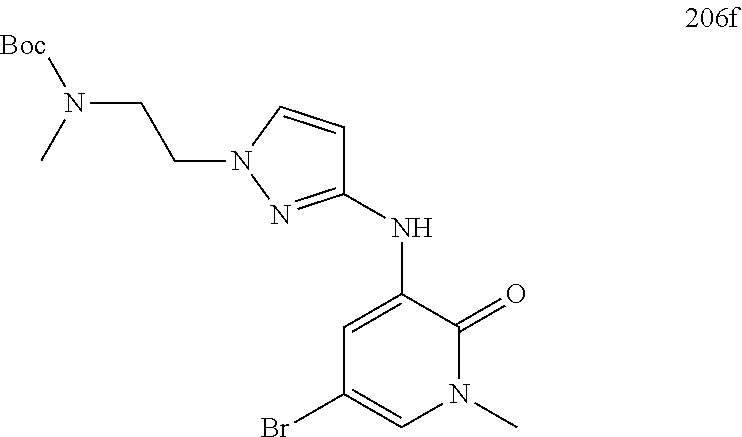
C1(NC2=CC(Br)=CN(C)C2=O)=NN(CCN([Boc])C)C=C1
